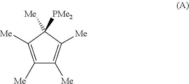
C1([Me])=C([Me])C([Me])([PMe2])C([Me])=C1[Me]
